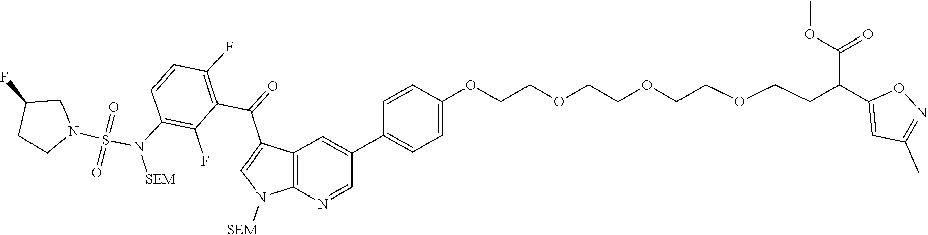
C1=CC(OCCOCCOCCOCCC(C2=CC(C)=NO2)C(OC)=O)=CC=C1C1=CC2=C(N=C1)N([SEM])C=C2C(C1=C(F)C=CC(N(S(=O)(=O)N2CC(F)CC2)[SEM])=C1F)=O
